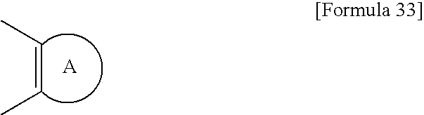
CC=CC.[A]
